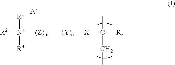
[(Z)m]([(Y)n][X]C([R])(CC)C)[N+]([R2])([R3])[R1].[A-]
